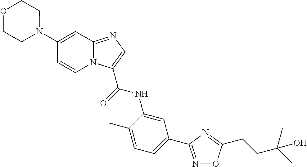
C1(N2CCOCC2)=CC2=NC=C(C(NC3=CC(C4=NOC(CCC(C)(C)O)=N4)=CC=C3C)=O)N2C=C1
